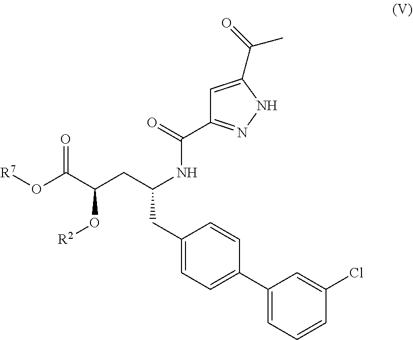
O=C(C(CC(NC(C1=NNC(C(C)=O)=C1)=O)CC1=CC=C(C2=CC=CC(Cl)=C2)C=C1)O[R2])O[R7]
